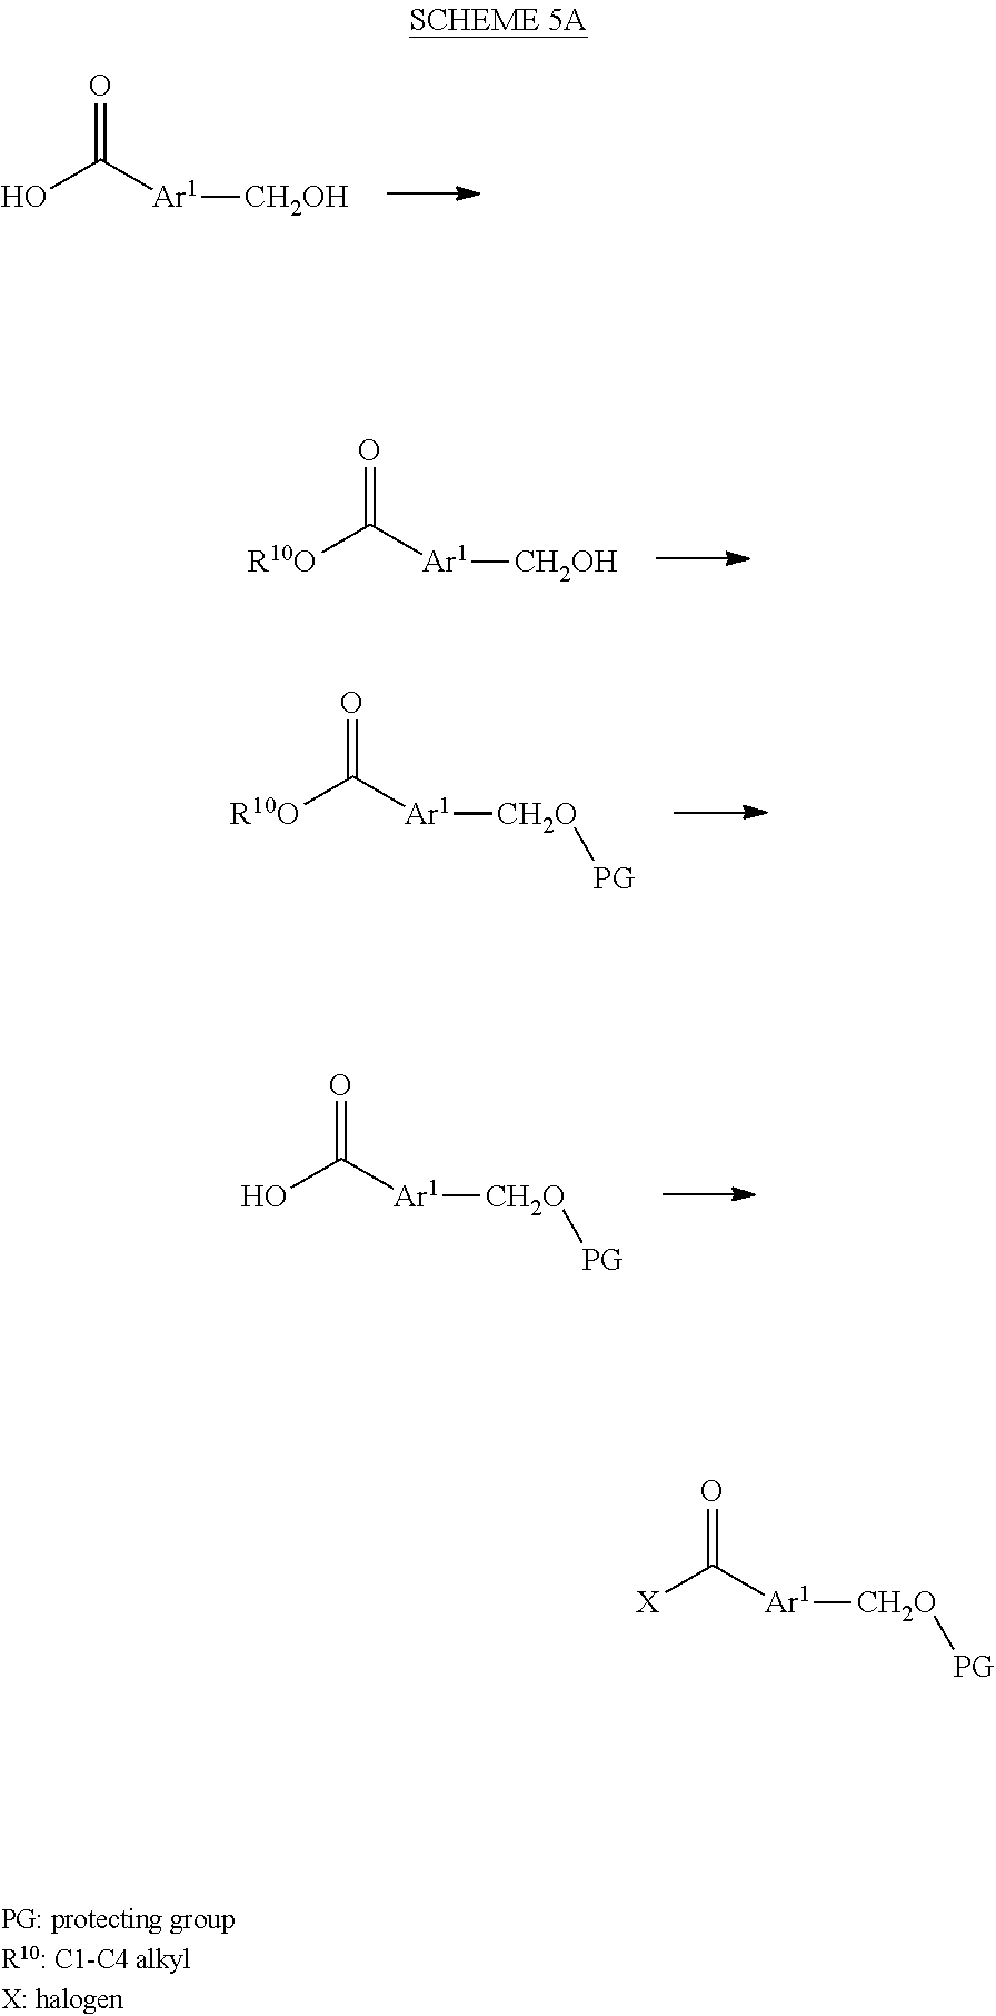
O=C([Ar1][CH2OH])O.O=C([Ar1][CH2OH])[R10O].O=C([Ar1][CH2O][PG])[R10O].O=C([Ar1][CH2O][PG])O.O=C([Ar1][CH2O][PG])[X]
